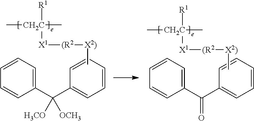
C1=CC=CC(C(C2=CC=CC=C2)([H3CO])[OCH3])=C1.[X1]([(R2][X2)]C)[CH2C](C)([R1])C.C1=CC=CC(C(C2=CC=CC=C2)=O)=C1.[X1]([(R2][X2)]C)[CH2C](C)([R1])C
